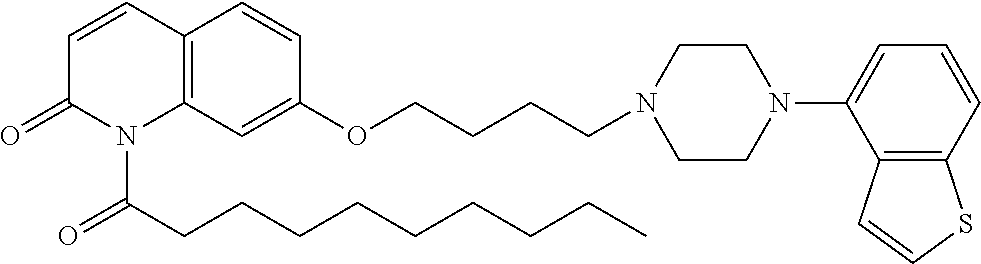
C1=CC2=C(N(C(CCCCCCCCC)=O)C1=O)C=C(OCCCCN1CCN(C3=CC=CC4=C3C=CS4)CC1)C=C2
